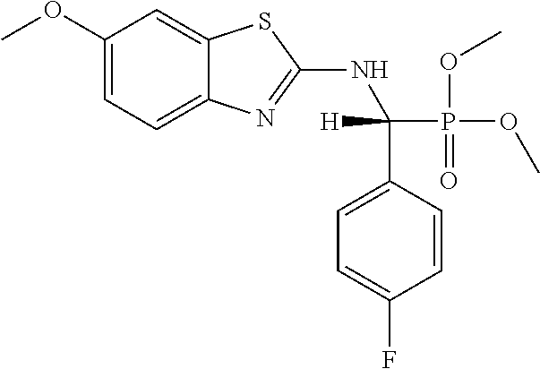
C1(OC)=CC=C2C(=C1)SC(NC(P(OC)(=O)OC)([H])C1=CC=C(F)C=C1)=N2
